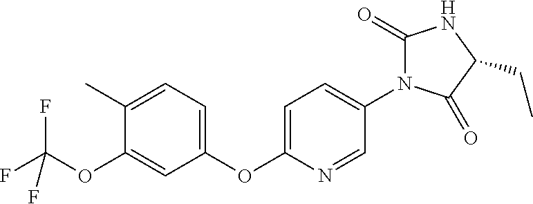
C1(C)=CC=C(OC2=CC=C(N3C(=O)NC(CC)C3=O)C=N2)C=C1OC(F)(F)F
